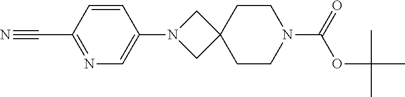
C1(C#N)=NC=C(N2CC3(C2)CCN(C(=O)OC(C)(C)C)CC3)C=C1
